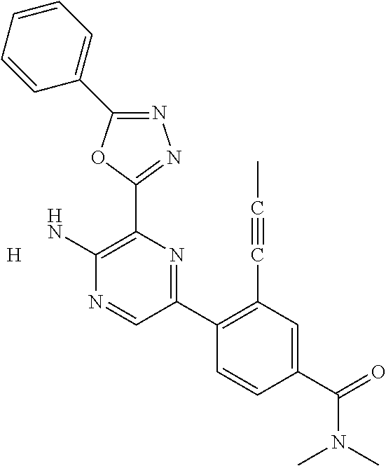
[H].N1=C(C2=CC=CC=C2)OC(C2=C(N)N=CC(C3=C(C#CC)C=C(C(=O)N(C)C)C=C3)=N2)=N1
